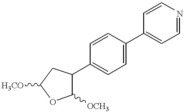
C1=CC(C2C([OCH3])OC([H3CO])C2)=CC=C1C1=CC=NC=C1
